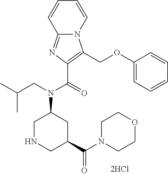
C1NCC(C(=O)N2CCOCC2)CC1N(C(C1=C(COC2=CC=CC=C2)N2C(=N1)C=CC=C2)=O)CC(C)C
